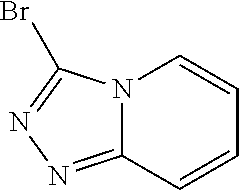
C12=NN=C(Br)N1C=CC=C2
